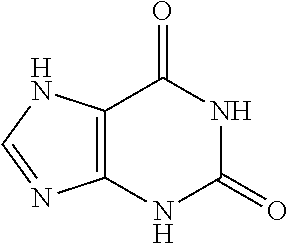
C12=C(NC(=O)NC1=O)N=CN2
